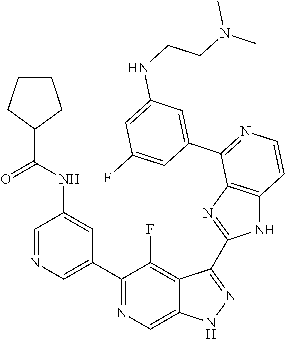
C1=NC=C(C2=NC=C3C(=C2F)C(C2=NC4=C(N2)C=CN=C4C2=CC(NCCN(C)C)=CC(F)=C2)=NN3)C=C1NC(C1CCCC1)=O
